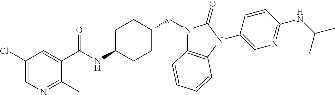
C1(Cl)=CN=C(C)C(C(NC2CCC(CN3C4=C(N(C5=CN=C(NC(C)C)C=C5)C3=O)C=CC=C4)CC2)=O)=C1
